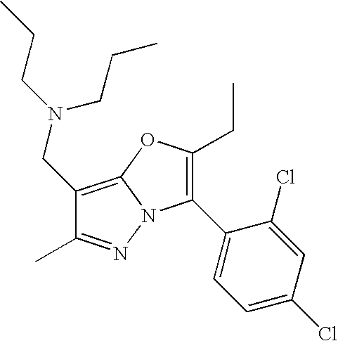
C1(CN(CCC)CCC)=C2N(N=C1C)C(C1=CC=C(Cl)C=C1Cl)=C(CC)O2
